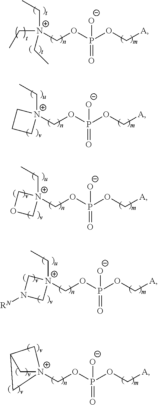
C([N+](CC)(CC)COP(OC[A])([O-])=O)C.[N+]1(CC)(COP(OC[A])([O-])=O)CCC1.[N+]1(CC)(COP(OC[A])([O-])=O)COC1.[N+]1(CC)(COP(OC[A])([O-])=O)CN([RN])C1.[N+]12(COP(OC[A])([O-])=O)CC(C1)C2
